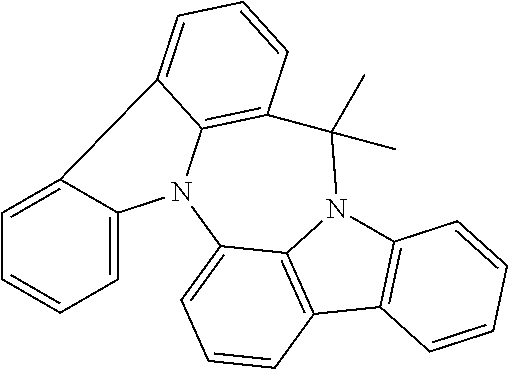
C12=C(C3=C4N1C(C)(C)C1=C5N(C4=CC=C3)C3=CC=CC=C3C5=CC=C1)C=CC=C2
